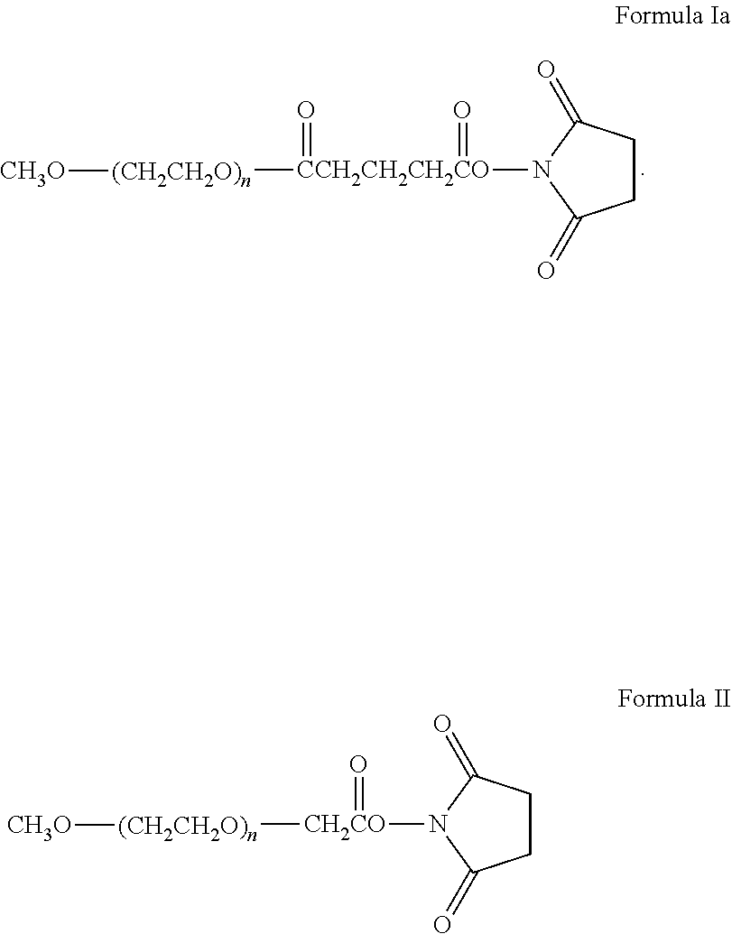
[CCH2CH2CH2CO]([(CH2CH2O)n][CH3O])(N1C(=O)CCC1=O)(=O)=O.[CH2CO]([(CH2CH2O)n][CH3O])(=O)N1C(=O)CCC1=O
